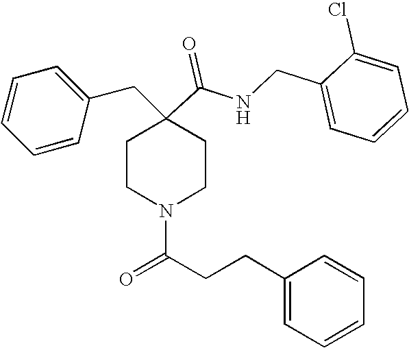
C1=CC=CC(CC2(C(=O)NCC3=CC=CC=C3Cl)CCN(C(CCC3=CC=CC=C3)=O)CC2)=C1
